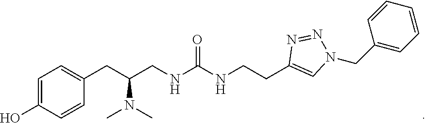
C1=C(O)C=CC(CC(CNC(NCCC2=CN(CC3=CC=CC=C3)N=N2)=O)N(C)C)=C1
